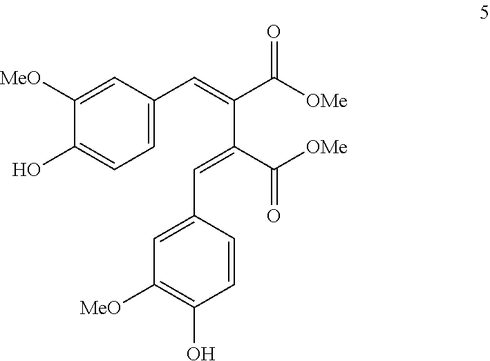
C1=C(C=C(C([OMe])=O)C(=CC2=CC([MeO])=C(O)C=C2)C([OMe])=O)C=C([MeO])C(O)=C1
